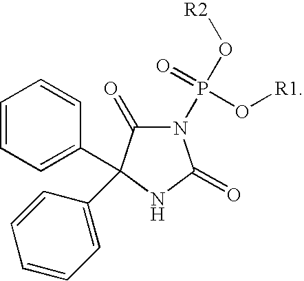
N1(P(=O)(O[R1])O[R2])C(=O)C(C2=CC=CC=C2)(C2=CC=CC=C2)NC1=O
